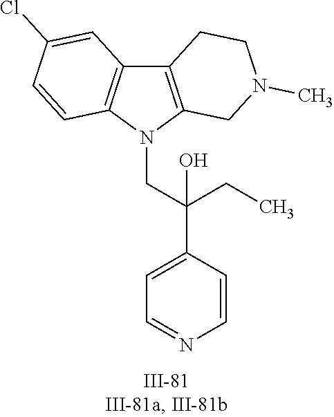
N1(CC(C2=CC=NC=C2)(CC)O)C2=C(C3=C1C=CC(Cl)=C3)CCN(C)C2
